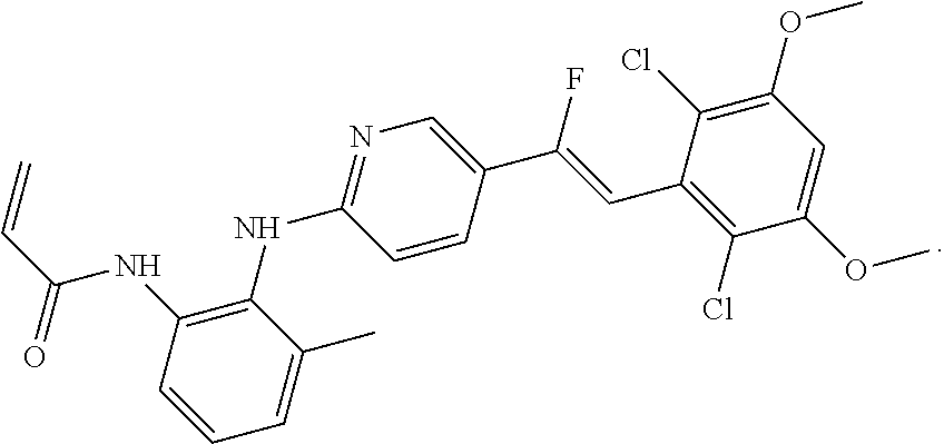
C1(C=C(F)C2=CN=C(NC3=C(NC(C=C)=O)C=CC=C3C)C=C2)=C(Cl)C(OC)=CC(OC)=C1Cl
